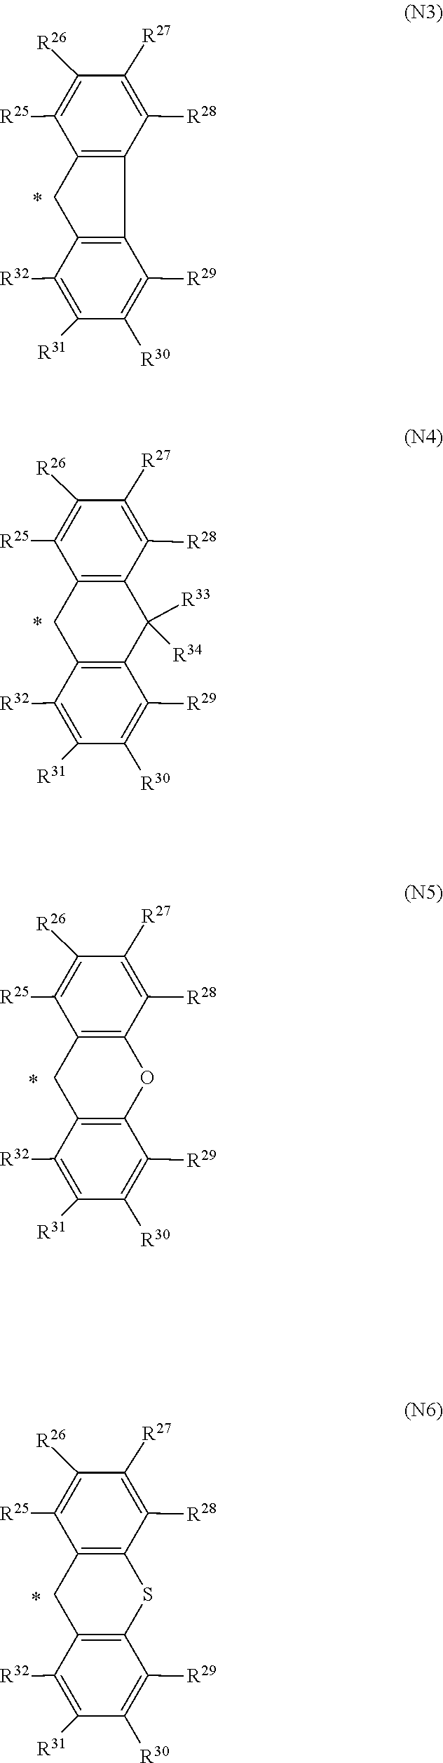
C1([R31])=C([R32])C2=C(C([R33])([R34])C3=C(C2)C([R25])=C([R26])C([R27])=C3[R28])C([R29])=C1[R30].C1([R31])=C([R32])C2=C(OC3=C(C2)C([R25])=C([R26])C([R27])=C3[R28])C([R29])=C1[R30].[R31]C1=C([R32])C2=C(SC3=C(C2)C([R25])=C([R26])C([R27])=C3[R28])C([R29])=C1[R30].C1([R31])=C([R32])C2=C(C3=C(C2)C([R25])=C([R26])C([R27])=C3[R28])C([R29])=C1[R30]
